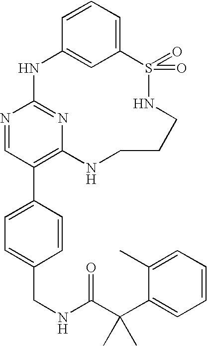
C12=CC=CC(=C1)NC1=NC(=C(C3=CC=C(CNC(C(C4=CC=CC=C4C)(C)C)=O)C=C3)C=N1)NCCCNS2(=O)=O
